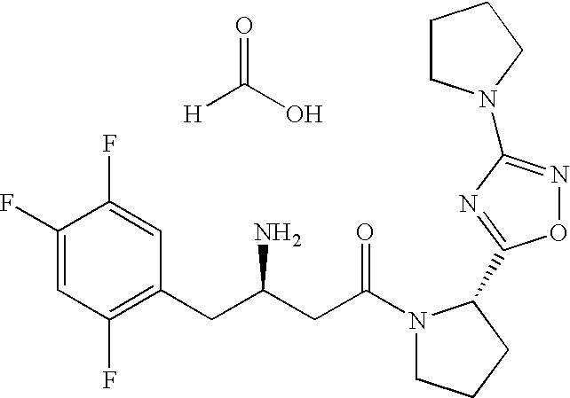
O=C(O)[H].C1(F)=CC(F)=C(CC(CC(N2CCCC2C2=NC(N3CCCC3)=NO2)=O)N)C=C1F
